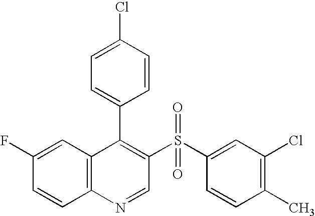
C12=C(C=C(F)C=C1)C(C1=CC=C(Cl)C=C1)=C(S(C1=CC(Cl)=C(C)C=C1)(=O)=O)C=N2
